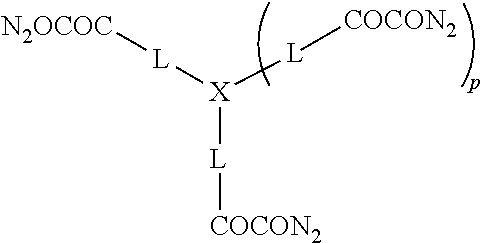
[X]([L][COCON2])([L][N2OCOC])[L][COCON2]
